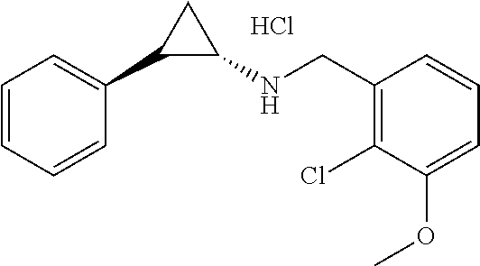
C1=CC=CC(C2C(NCC3=C(Cl)C(OC)=CC=C3)C2)=C1.Cl
